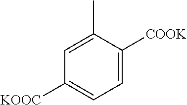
C1([KOOC])=CC=C([COOK])C(C)=C1
